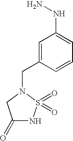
N(C1=CC=CC(CN2CC(=O)NS2(=O)=O)=C1)N
